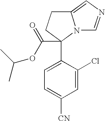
C1=C(C2(C(OC(C)C)=O)N3C(=CN=C3)CC2)C(Cl)=CC([CN])=C1
